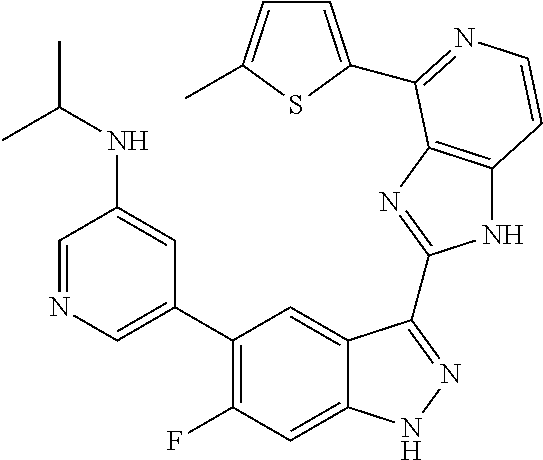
C1=C(C2=C(F)C=C3C(=C2)C(C2=NC4=C(N2)C=CN=C4C2=CC=C(C)S2)=NN3)C=C(NC(C)C)C=N1
